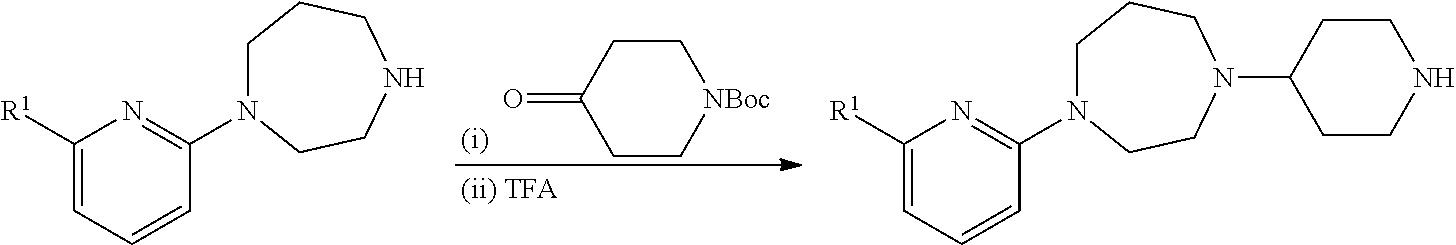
C1CC(=O)CC[NBoc]1.C1([R1])=CC=CC(N2CCCNCC2)=N1.C1([R1])=CC=CC(N2CCCN(C3CCNCC3)CC2)=N1
